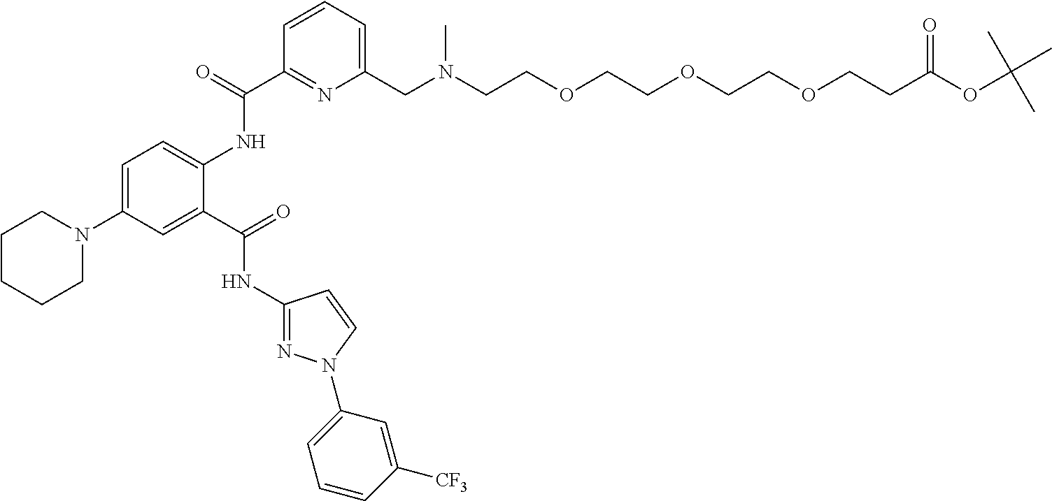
C1(NC(C2=CC(N3CCCCC3)=CC=C2NC(C2=NC(CN(CCOCCOCCOCCC(OC(C)(C)C)=O)C)=CC=C2)=O)=O)=NN(C2=CC=CC([CF3])=C2)C=C1
